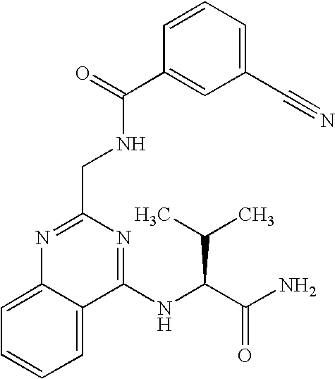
C1=CC=C2C(=C1)N=C(CNC(=O)C1=CC(C#N)=CC=C1)N=C2NC(C(N)=O)C(C)C
